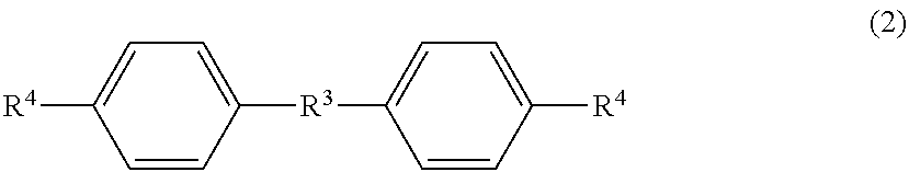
C1([R3]C2=CC=C([R4])C=C2)=CC=C([R4])C=C1
